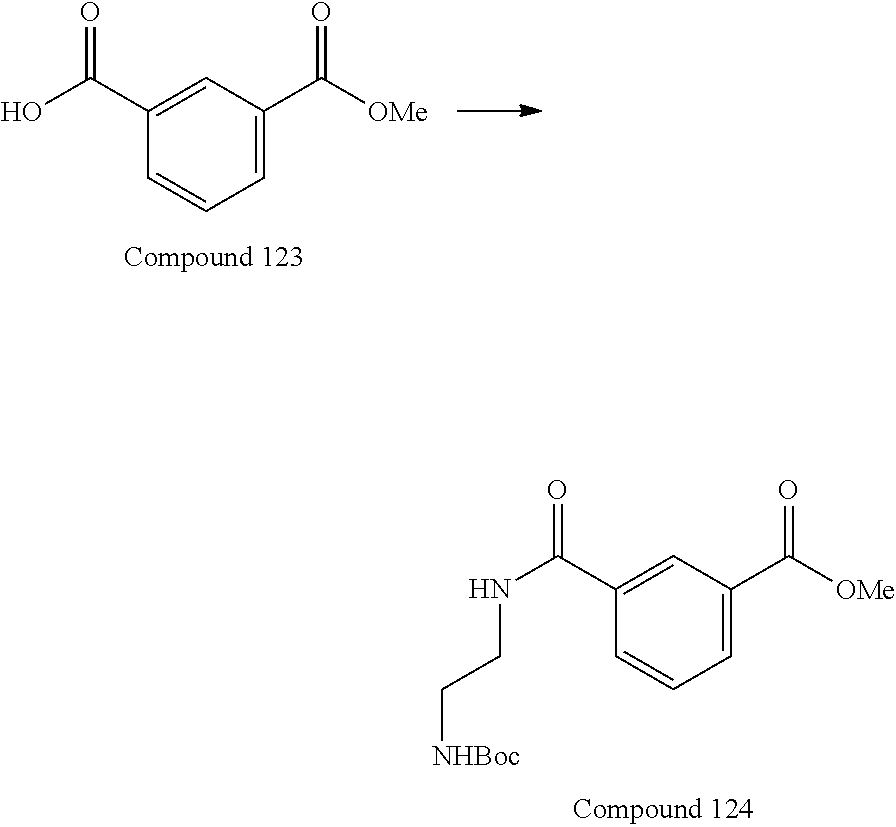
C1=C(C([OMe])=O)C=C(C(NCC[NHBoc])=O)C=C1.C1=C(C([OMe])=O)C=C(C(O)=O)C=C1
